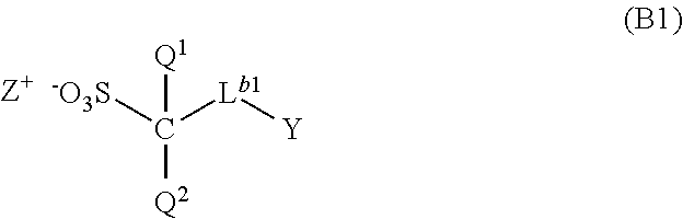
[Q1]C([Q2])([Lb1][Y])[-O3S]
